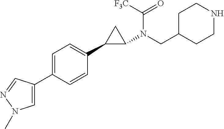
C1=C(C2=CN(C)N=C2)C=CC(C2C(N(CC3CCNCC3)C([F3C])=O)C2)=C1
